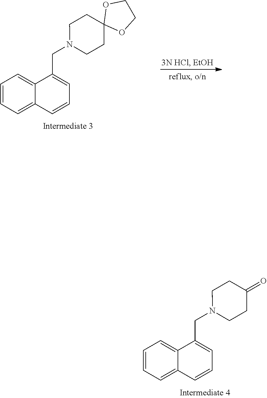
C1=CC=C2C(=C1)C(CN1CCC3(CC1)OCCO3)=CC=C2.C1=CC=C2C(=C1)C(CN1CCC(=O)CC1)=CC=C2
